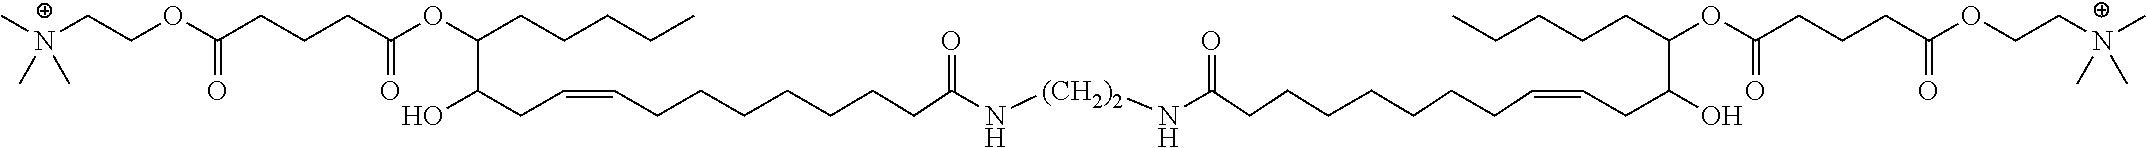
C[N+](CCOC(CCCC(OC(CCCCC)C(CC=CCCCCCCCC(N[(CH2)2]NC(=O)CCCCCCCC=CCC(O)C(CCCCC)OC(CCCC(OCC[N+](C)(C)C)=O)=O)=O)O)=O)=O)(C)C
